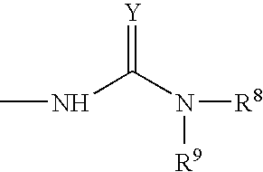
CNC(N([R9])[R8])=[Y]
